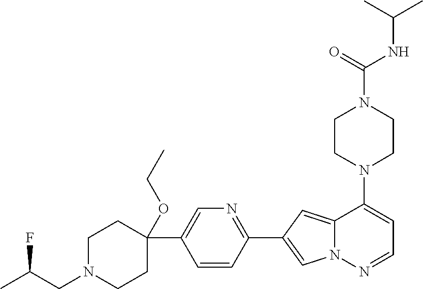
N1(C2=CC=NN3C2=CC(C2=NC=C(C4(OCC)CCN(CC(C)F)CC4)C=C2)=C3)CCN(C(NC(C)C)=O)CC1
